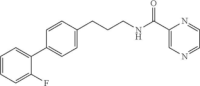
C1=CC(CCCNC(C2=CN=CC=N2)=O)=CC=C1C1=CC=CC=C1F
